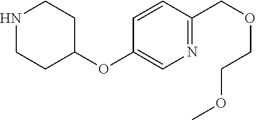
N1CCC(OC2=CN=C(COCCOC)C=C2)CC1
